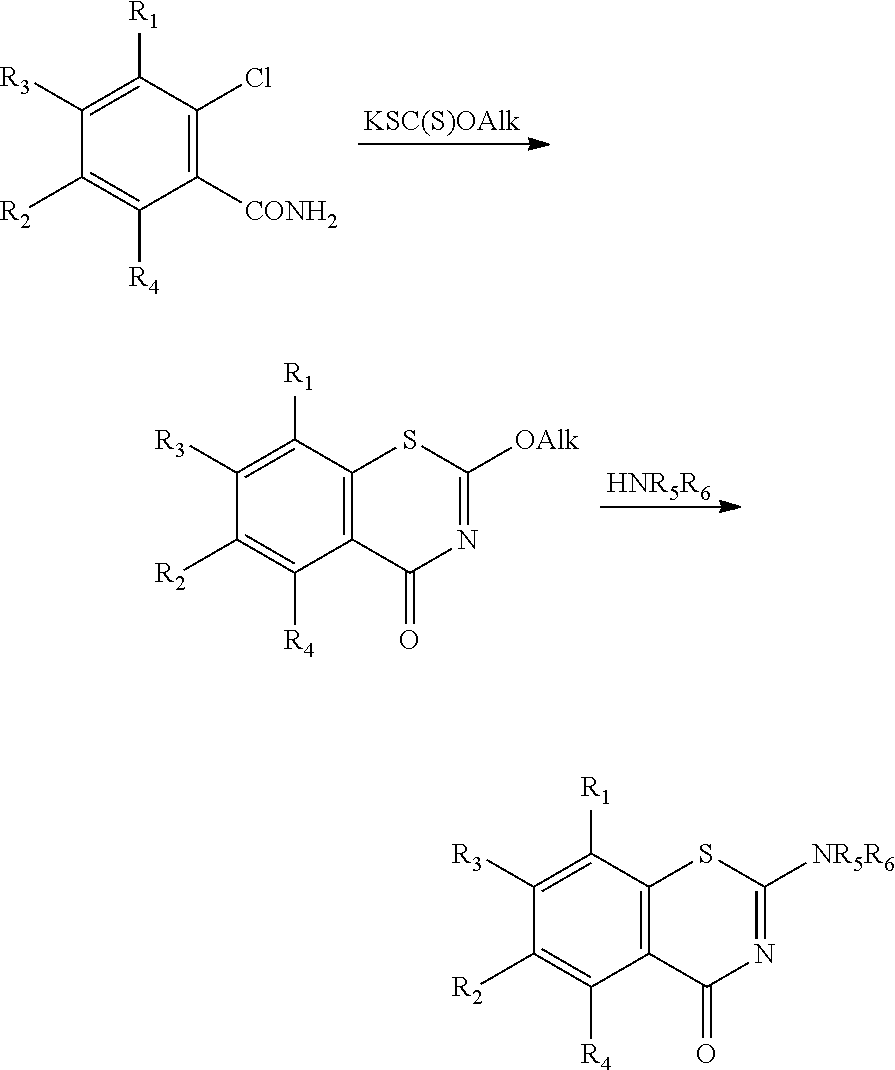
[KSC(S)OAlk].C1([R3])=C([R1])C(Cl)=C([CONH2])C([R4])=C1[R2].[HNR5R6].C1([R3])=C([R1])C2=C(C([R4])=C1[R2])C(=O)N=C([OAlk])S2.C1([R3])=C([R1])C2=C(C([R4])=C1[R2])C(=O)N=C([NR5R6])S2
